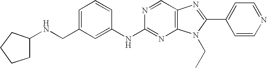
C1=C(CNC2CCCC2)C=C(NC2=NC3=C(C=N2)N=C(C2=CC=NC=C2)N3CC)C=C1
